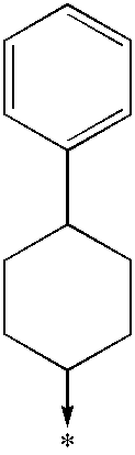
C1CC(->*)CCC1C1=CC=CC=C1
